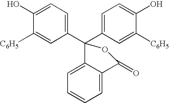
C1(C2(C3=CC=C(O)C([C6H5])=C3)OC(=O)C3=CC=CC=C23)=CC=C(O)C([C6H5])=C1
